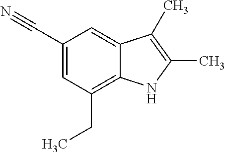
C1(C#N)=CC(CC)=C2C(=C1)C(C)=C(C)N2
